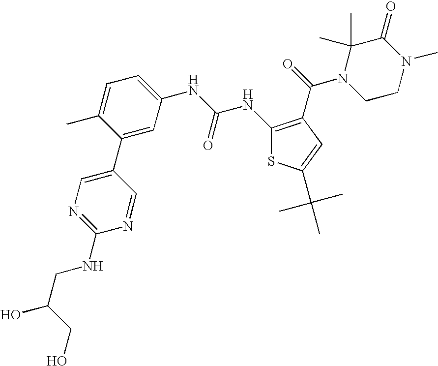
C1(NC(=O)NC2=CC=C(C)C(C3=CN=C(NCC(CO)O)N=C3)=C2)=C(C(N2CCN(C)C(=O)C2(C)C)=O)C=C(C(C)(C)C)S1
